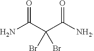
NC(=O)C(C(=O)[NH2])(Br)Br
